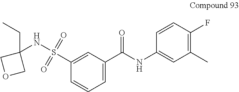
C1(F)=C(C)C=C(NC(C2=CC=CC(S(NC3(CC)COC3)(=O)=O)=C2)=O)C=C1
